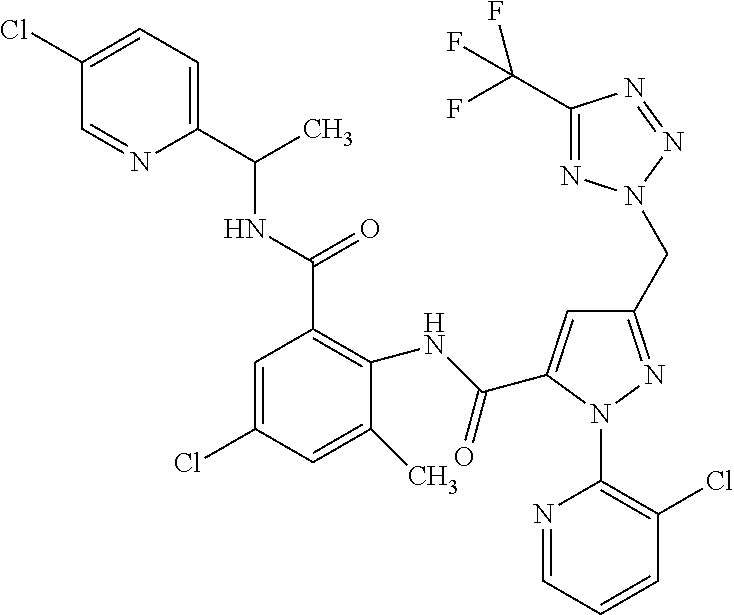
C1(NC(=O)C2=CC(CN3N=C(C(F)(F)F)N=N3)=NN2C2=C(Cl)C=CC=N2)=C(C(=O)NC(C2=CC=C(Cl)C=N2)C)C=C(Cl)C=C1C
